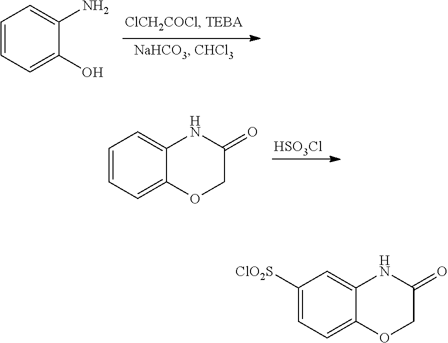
C1=CC=C(O)C(N)=C1.[HSO3Cl].C1=CC=C2C(=C1)NC(=O)CO2.C1([ClO2S])=CC=C2C(=C1)NC(=O)CO2
